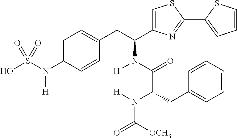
C1=C(N(S(O)(=O)=O)[H])C=CC(CC(C2=CSC(C3=CC=CS3)=N2)N(C(=O)C(CC2=CC=CC=C2)N([H])C([OCH3])=O)[H])=C1
